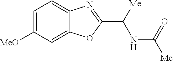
C1=C([MeO])C=C2C(=C1)N=C(C([Me])NC([Me])=O)O2
